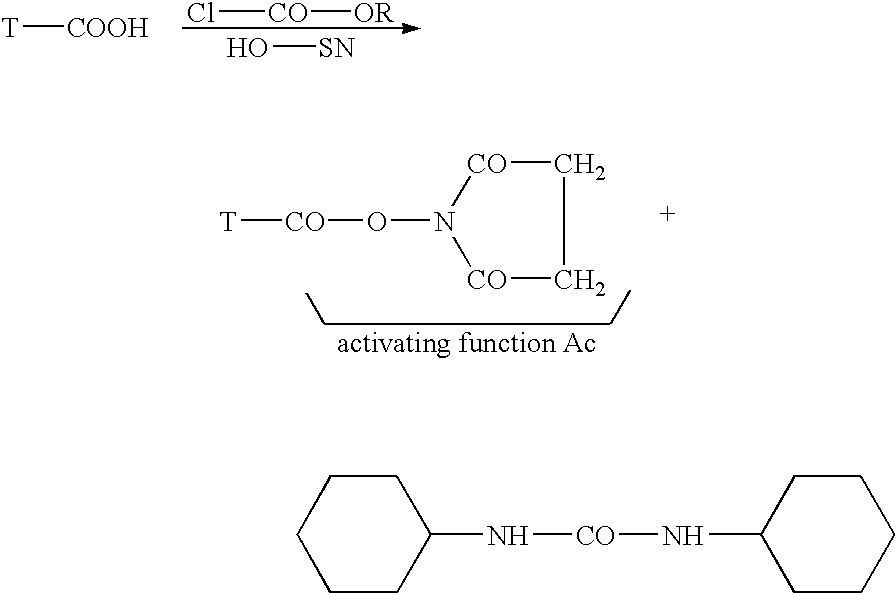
[T][COOH].Cl[CO][OR].O[SN].[T][CO]ON1[CO]CC[CO]1.C1CCCCC1N[CO]NC1CCCCC1
